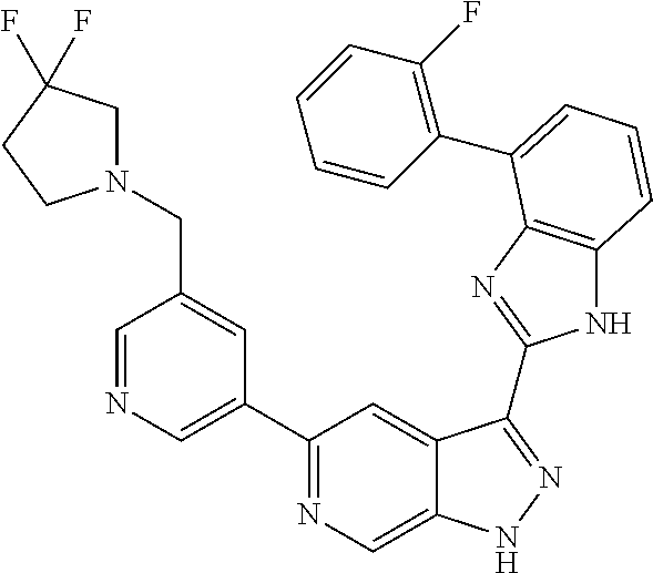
C1=NC=C(C2=NC=C3C(=C2)C(C2=NC4=C(N2)C=CC=C4C2=C(F)C=CC=C2)=NN3)C=C1CN1CC(F)(F)CC1
